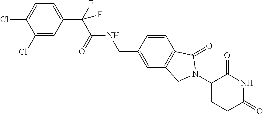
C1=C(Cl)C(Cl)=CC(C(C(NCC2=CC3=C(C=C2)C(=O)N(C2CCC(=O)NC2=O)C3)=O)(F)F)=C1
